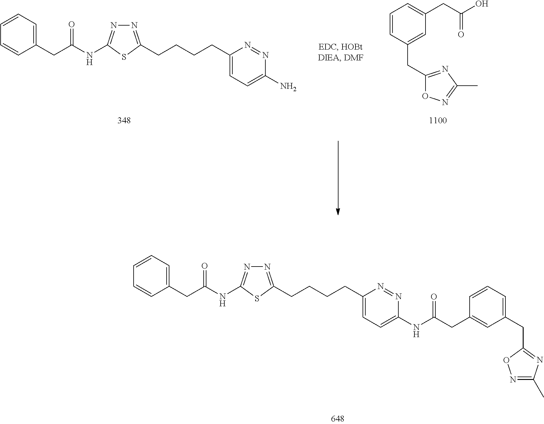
C1=CC=CC(CC(NC2=NN=C(CCCCC3=CC=C(N)N=N3)S2)=O)=C1.C1=CC(CC2=NC(C)=NO2)=CC(CC(O)=O)=C1.C1=CC=CC(CC(NC2=NN=C(CCCCC3=CC=C(NC(CC4=CC(CC5=NC(C)=NO5)=CC=C4)=O)N=N3)S2)=O)=C1
